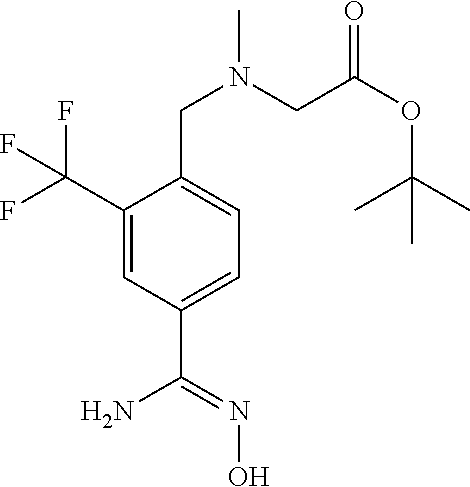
C1=C(C(F)(F)F)C(CN(C)CC(OC(C)(C)C)=O)=CC=C1C(N)=NO
